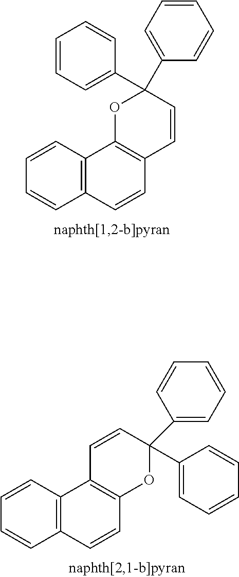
C12=C(C=CC=C1)C1=C(C=C2)C=CC(C2=CC=CC=C2)(C2=CC=CC=C2)O1.C12=C(C=CC=C1)C1=C(C=C2)OC(C2=CC=CC=C2)(C2=CC=CC=C2)C=C1
